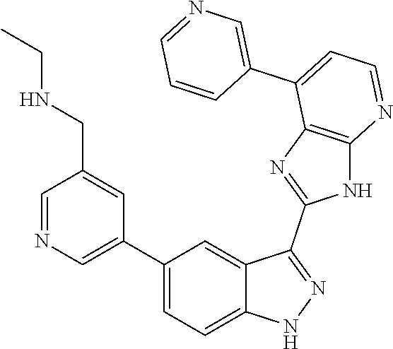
C1=NC=C(C2=CC=C3C(=C2)C(C2=NC4=C(N2)N=CC=C4C2=CN=CC=C2)=NN3)C=C1CNCC
